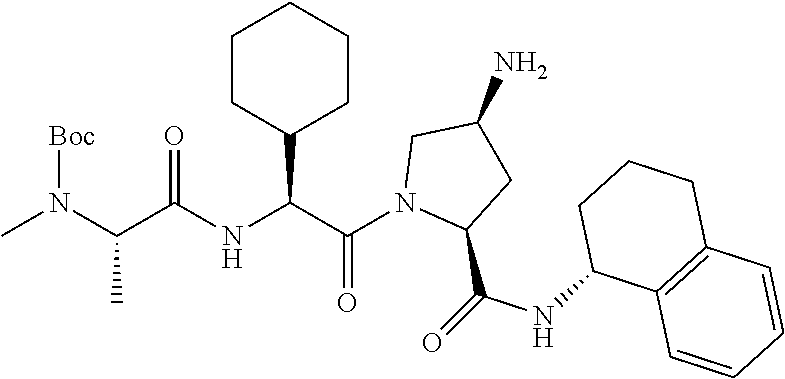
C1CC(C(C(N2C(C(NC3C4=C(CCC3)C=CC=C4)=O)CC(N)C2)=O)NC(C(N(C)[Boc])C)=O)CCC1
